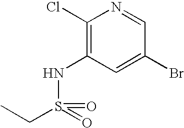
C1(Cl)=C(NS(=O)(=O)CC)C=C(Br)C=N1
